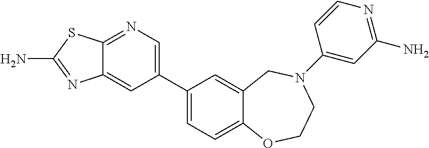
C12=NC=C(C3=CC=C4C(=C3)CN(C3=CC(N)=NC=C3)CCO4)C=C1N=C(N)S2
